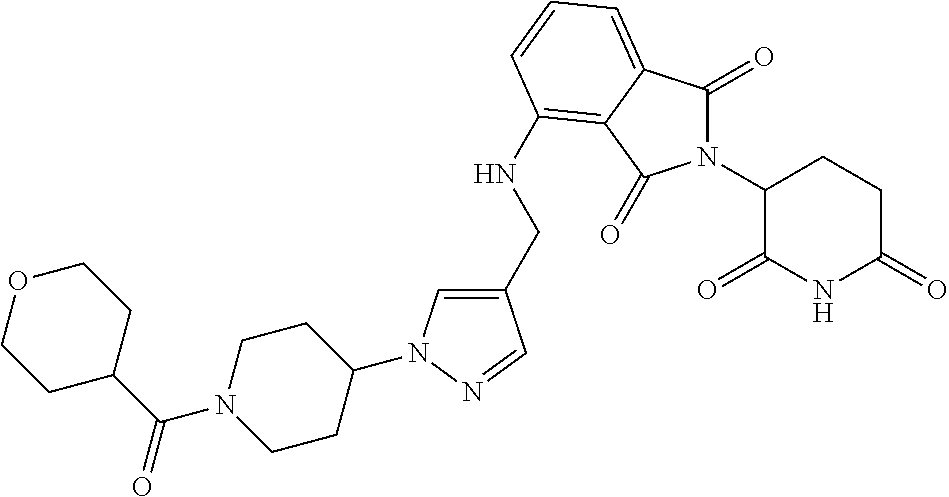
N1(C2C(=O)NC(=O)CC2)C(=O)C2=CC=CC(NCC3=CN(C4CCN(C(C5CCOCC5)=O)CC4)N=C3)=C2C1=O
